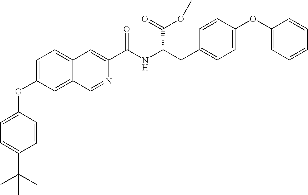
C1=C(OC2=CC=C(C(C)(C)C)C=C2)C=C2C(=C1)C=C(C(NC(CC1=CC=C(OC3=CC=CC=C3)C=C1)C(OC)=O)=O)N=C2
